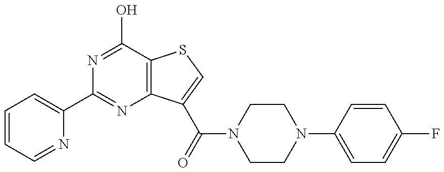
N1=C(O)C2=C(N=C1C1=CC=CC=N1)C(C(N1CCN(C3=CC=C(F)C=C3)CC1)=O)=CS2
